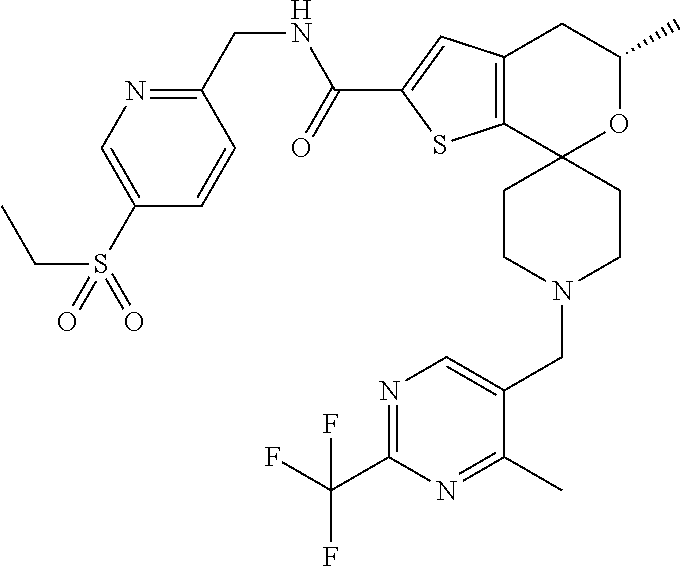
C1(CNC(C2=CC3=C(S2)C2(OC(C)C3)CCN(CC3=CN=C(C(F)(F)F)N=C3C)CC2)=O)=NC=C(S(CC)(=O)=O)C=C1
